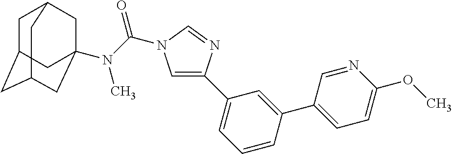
C1C2CC3CC(N(C(=O)N4C=C(C5=CC=CC(C6=CC=C(OC)N=C6)=C5)N=C4)C)(CC1C3)C2
